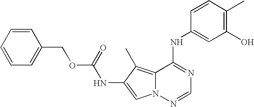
C12=C(C)C(NC(OCC3=CC=CC=C3)=O)=CN1N=CN=C2NC1=CC(O)=C(C)C=C1
